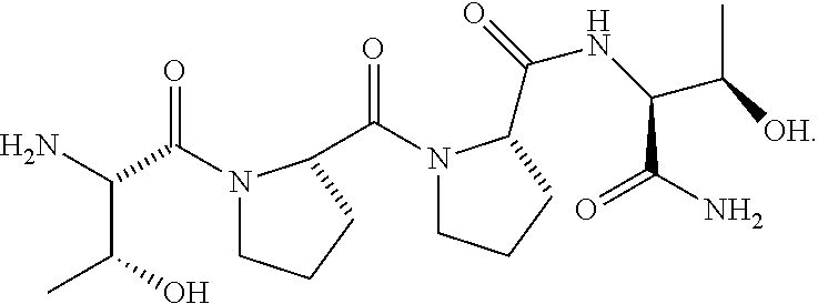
NC(C(N1CCCC1C(N1CCCC1C(=O)NC(C([OH])C)C(N)=O)=O)=O)C(C)O
